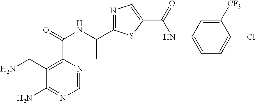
C1=NC(C(=O)NC(C2=NC=C(C(=O)NC3=CC=C(Cl)C([CF3])=C3)S2)C)=C(CN)C(N)=N1
